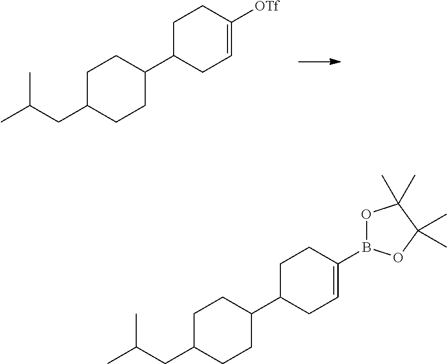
C1C(CC(C)C)CCC(C2CC=C([OTf])CC2)C1.C1C(CC(C)C)CCC(C2CC=C(B3OC(C)(C)C(C)(C)O3)CC2)C1
